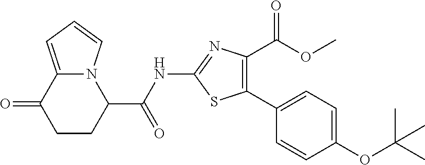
C1CC(C(NC2=NC(C(OC)=O)=C(C3=CC=C(OC(C)(C)C)C=C3)S2)=O)N2C(=CC=C2)C1=O
